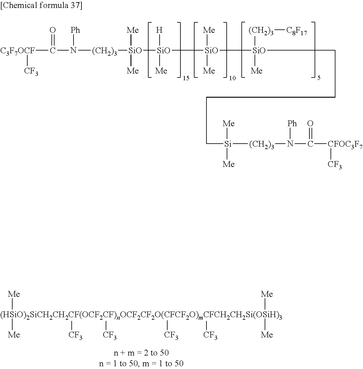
[SiO]([SiO]([H])([Me])[SiO]([Me])([Me])[SiO]([(CH2)3][C8F17])([Me])CCCC[Si]([Me])([Me])[(CH2)3]N([Ph])C(=O)[CFOC3F7][CF3])([Me])([Me])[(CH2)3]N([Ph])C([C3F7OCF][CF3])=O.[(HSiO)2SiCH2CH2CF(OCF2CF)nOCF2CF2O(CFCF2O)mCFCH2CH2Si(OSiH)3]([Me])([Me])([CF3])([CF3])([CF3])([CF3])([Me])[Me]
